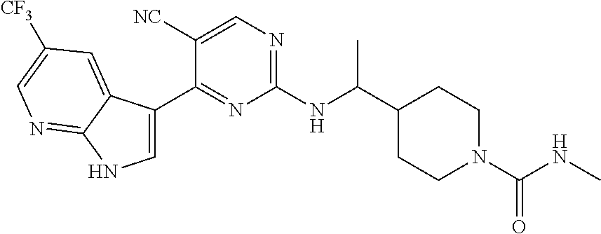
C1=C(C2=NC(NC(C3CCN(C(=O)NC)CC3)C)=NC=C2[NC])C2=CC([CF3])=CN=C2N1
